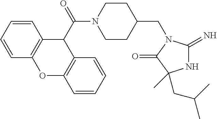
N1C(=N)N(CC2CCN(C(=O)C3C4=C(OC5=C3C=CC=C5)C=CC=C4)CC2)C(=O)C1(C)CC(C)C
